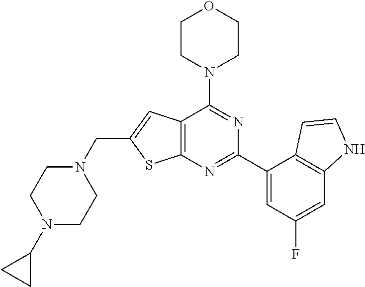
C12=C(N=C(C3=CC(F)=CC4=C3C=CN4)N=C1N1CCOCC1)SC(CN1CCN(C3CC3)CC1)=C2
